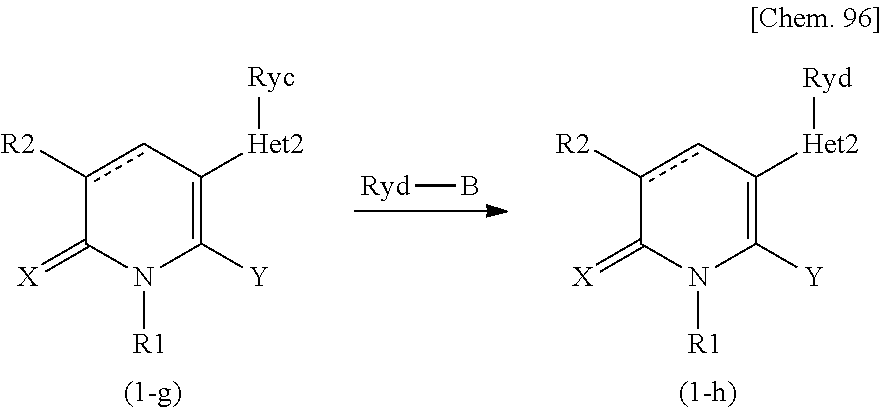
[Ryd]B.c1([R2])cC([Het2][Ryc])=C([Y])N([R1])C1=[X].c1([R2])cC([Het2][Ryd])=C([Y])N([R1])C1=[X]
